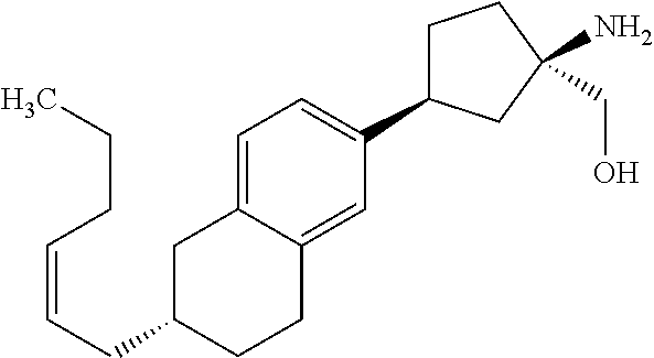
C1C(CC=CCCC)CCC2=CC(C3CCC(CO)(N)C3)=CC=C12
